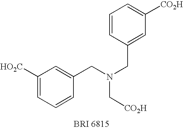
C1=CC(CN(C[CO2H])CC2=CC([HO2C])=CC=C2)=CC([CO2H])=C1
